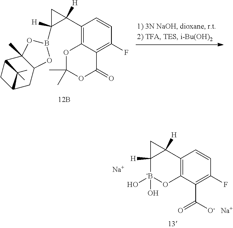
C12=C(C(C([O-])=O)=C(F)C=C1)O[-B](O)(O)C1([H])C2([H])C1.[Na].[Na].C1(C2([H])C(B3OC4CC5CC(C4(C)O3)C5(C)C)([H])C2)=C2C(=C(F)C=C1)C(=O)OC(C)(C)O2
